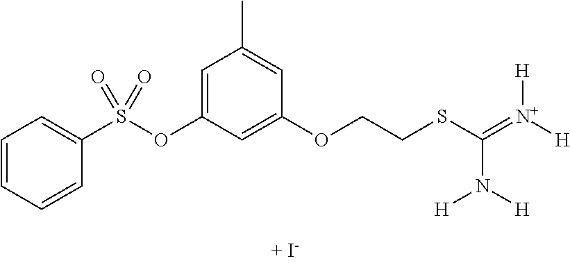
C1=CC=CC(S(OC2=CC(C)=CC(OCCSC(=[N+]([H])[H])N([H])[H])=C2)(=O)=O)=C1
